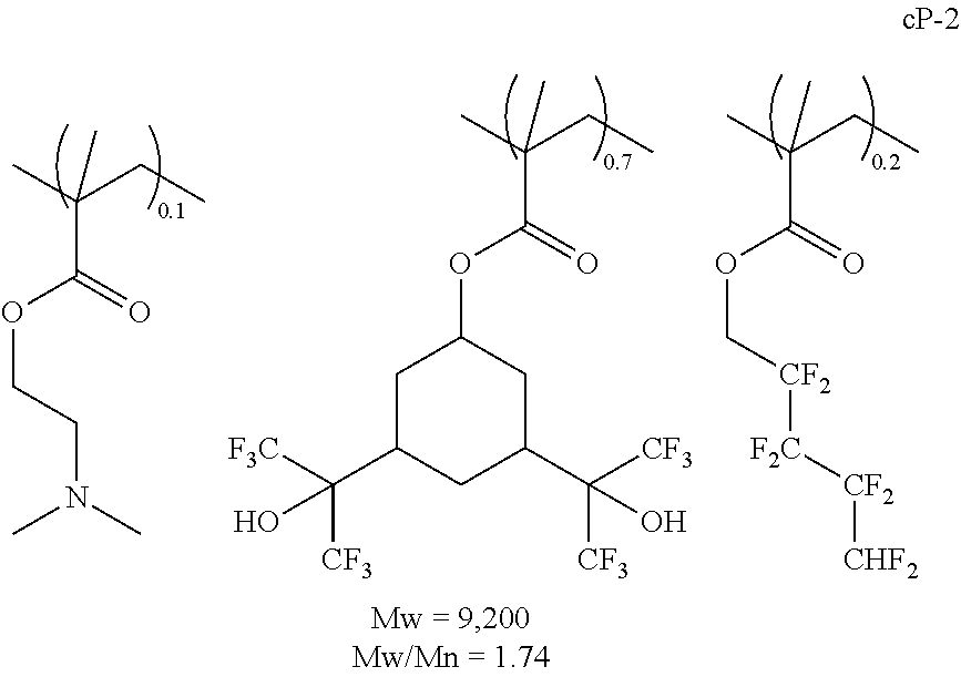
C1C(C([F3C])([CF3])O)CC(C([CF3])([CF3])O)CC1OC(C(C)(CC)C)=O.[F2C]([CF2]COC(C(C)(CC)C)=O)[CF2][CHF2].N(CCOC(C(C)(CC)C)=O)(C)C
